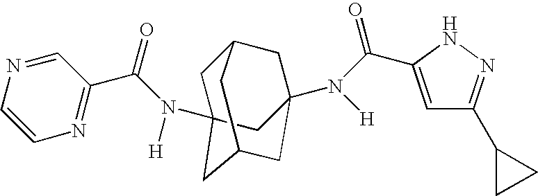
C1C2(N(C(C3=NC=CN=C3)=O)[H])CC3CC(N([H])C(=O)C4=CC(C5CC5)=NN4)(CC1C3)C2
